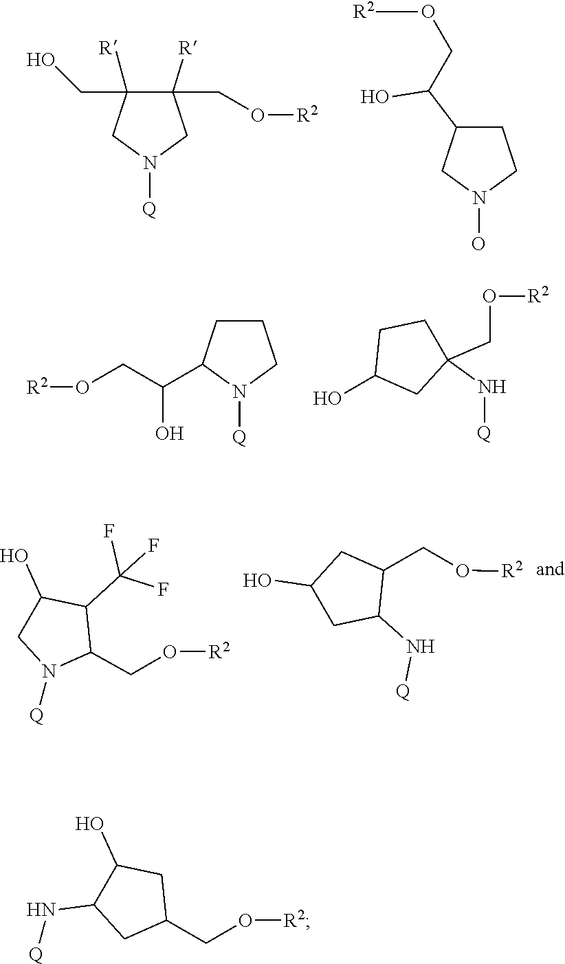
N1([Q])CC([R])(CO[R2])C([R])(CO)C1.N1(O)CCC(C(O)CO[R2])C1.N1([Q])CCCC1C(CO[R2])O.C1C(O)CC(CO[R2])(N[Q])C1.C1C(N[Q])C(CO[R2])CC1O.C1(CO[R2])C(C(F)(F)F)C(O)CN1[Q].C1(N[Q])CC(CO[R2])CC1O
